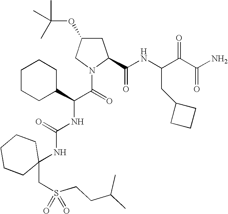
C1C(OC(C)(C)C)CN(C(=O)C(NC(NC2(CS(CCC(C)C)(=O)=O)CCCCC2)=O)C2CCCCC2)C1C(NC(C(C(N)=O)=O)CC1CCC1)=O
